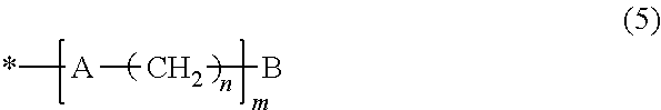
*[A]CB
